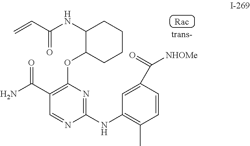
[Rac].C(C=C)(NC1CCCCC1OC1=C(C(N)=O)C=NC(NC2=C(C)C=CC(C(=O)[NHOMe])=C2)=N1)=O
